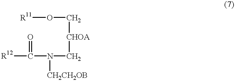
C([CHOA]CN(C([R12])=O)[CH2CH2OB])O[R11]
